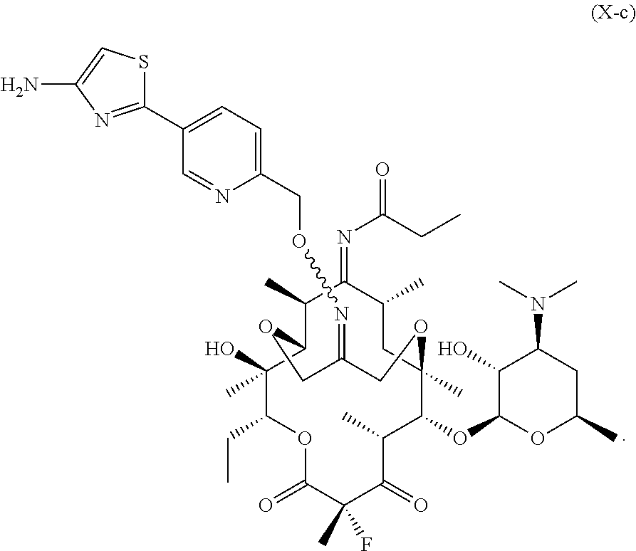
C1(C)C2C(C)(O)C(CC)OC(=O)C(C)(F)C(=O)C(C)C(OC3C(O)C(N(C)C)CC(C)O3)C(C)(CC(C)C1=NC(CC)=O)OCC(=NOCC1=CC=C(C3=NC(N)=CS3)C=N1)CO2
